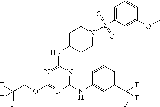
FC(COC1=NC(NC2=CC(C(F)(F)F)=CC=C2)=NC(NC2CCN(S(C3=CC=CC(OC)=C3)(=O)=O)CC2)=N1)(F)F
